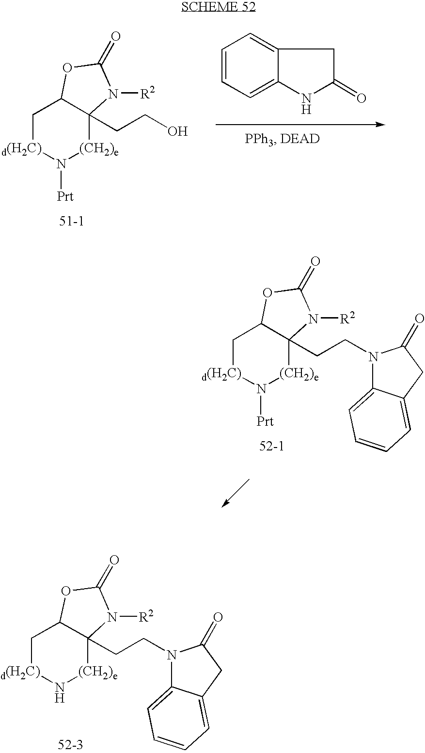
C1[d(H2C)]N([Prt])[(CH2)e]C2(CCO)C1OC(=O)N2[R2].C1=CC=C2C(=C1)CC(=O)N2.C1[d(H2C)]N([Prt])[(CH2)e]C2(CCN3C4=CC=CC=C4CC3=O)C1OC(=O)N2[R2].C1[d(H2C)]N[(CH2)e]C2(CCN3C4=CC=CC=C4CC3=O)C1OC(=O)N2[R2]
